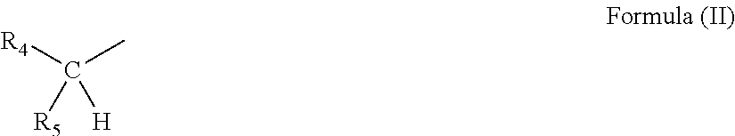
[R4]C(C)([R5])[H]
